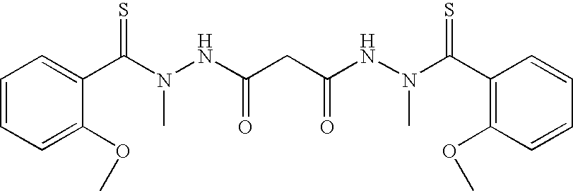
C(N(NC(CC(NN(C(C1=C(OC)C=CC=C1)=S)C)=O)=O)C)(=S)C1=CC=CC=C1OC
